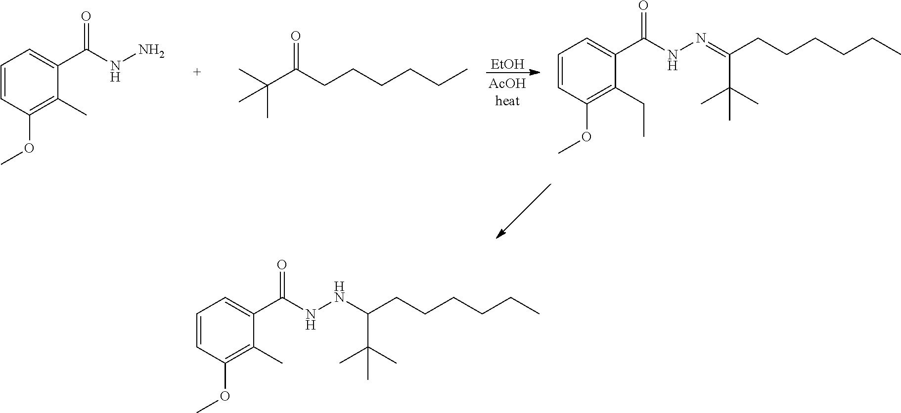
[EtOH].C1=CC(OC)=C(CC)C(C(NN=C(CCCCCC)C(C)(C)C)=O)=C1.C1=CC(OC)=C(C)C(C(NN)=O)=C1.C(C(CCCCCC)=O)(C)(C)C.C1=CC(OC)=C(C)C(C(NNC(CCCCCC)C(C)(C)C)=O)=C1
